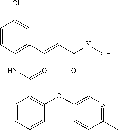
C1=CC(NC(C2=C(OC3=CN=C(C)C=C3)C=CC=C2)=O)=C(C=CC(NO)=O)C=C1Cl
